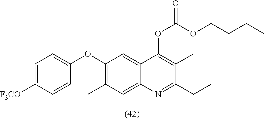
C1=C([F3CO])C=CC(OC2=C(C)C=C3C(=C2)C(OC(OCCCC)=O)=C(C)C(CC)=N3)=C1
